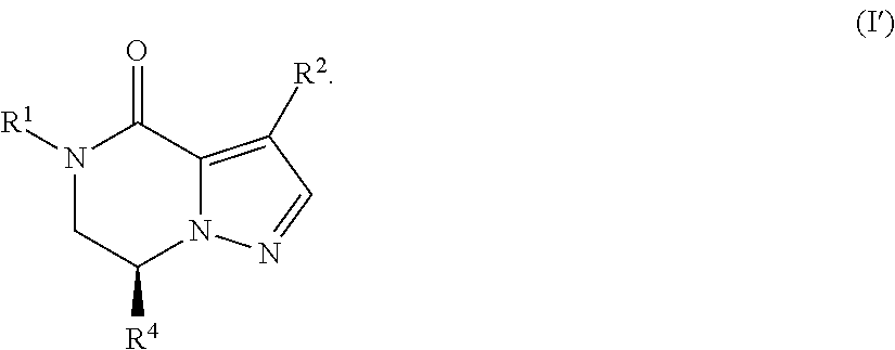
N1([R1])CC([R4])N2C(=C([R2])C=N2)C1=O
